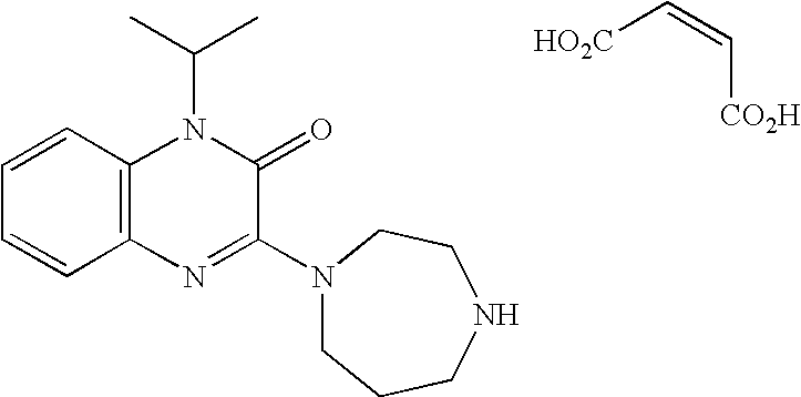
[HO2C]C=C[CO2H].C12=C(C=CC=C1)N(C(C)C)C(=O)C(N1CCCNCC1)=N2
